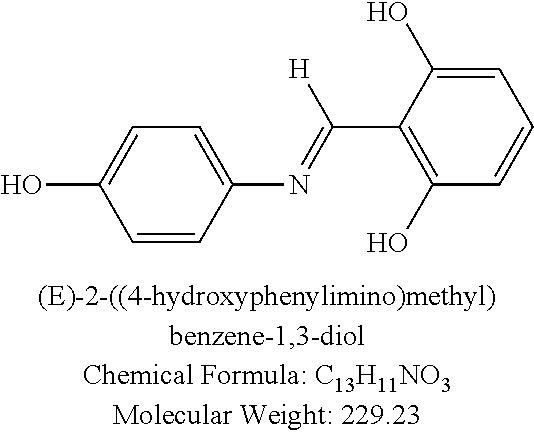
C1=CC(N=C([H])C2=C(O)C=CC=C2O)=CC=C1O
